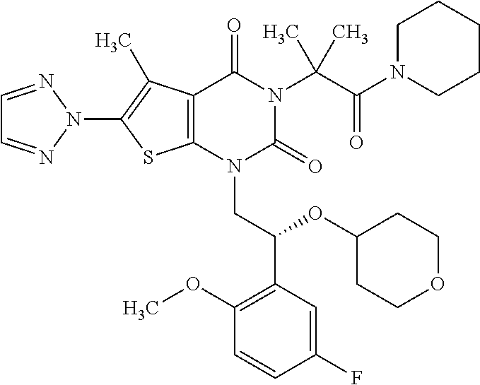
C12=C(C(C)=C(N3N=CC=N3)S1)C(=O)N(C(C(=O)N1CCCCC1)(C)C)C(=O)N2CC(C1=C(OC)C=CC(F)=C1)OC1CCOCC1
